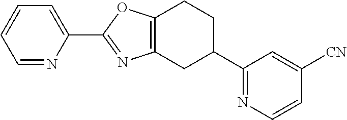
C1=NC(C2=NC3=C(O2)CCC(C2=NC=CC([CN])=C2)C3)=CC=C1
